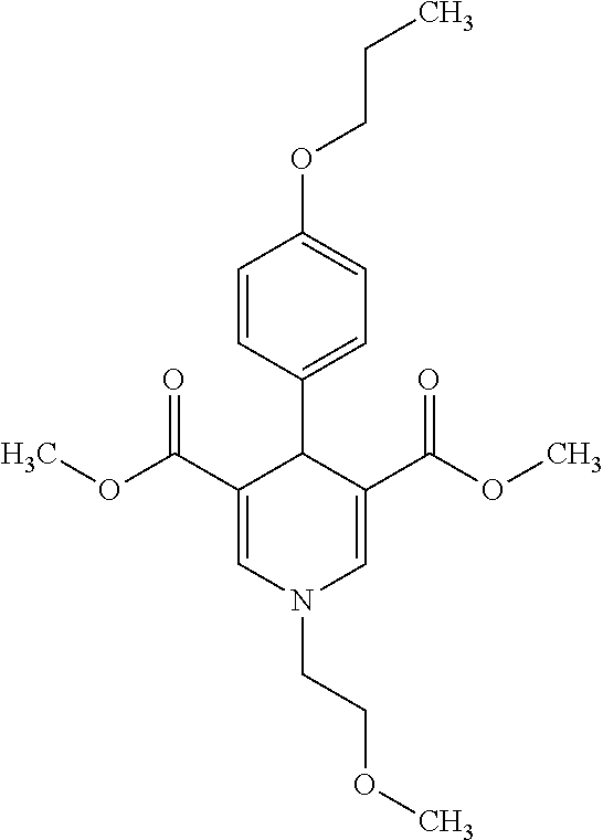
C1=CC(C2C(C(OC)=O)=CN(CCOC)C=C2C(OC)=O)=CC=C1OCCC
